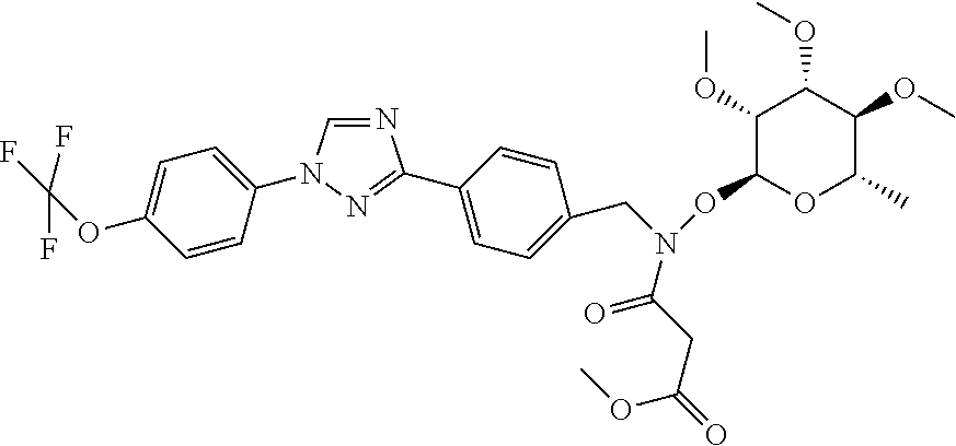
N1=CN(C2=CC=C(OC(F)(F)F)C=C2)N=C1C1=CC=C(CN(C(CC(=O)OC)=O)OC2OC(C)C(OC)C(OC)C2OC)C=C1
